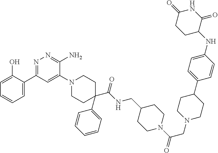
C1=C(O)C(C2=NN=C(N)C(N3CCC(C4=CC=CC=C4)(C(=O)NCC4CCN(C(CN5CCC(C6=CC=C(NC7C(=O)NC(=O)CC7)C=C6)CC5)=O)CC4)CC3)=C2)=CC=C1
